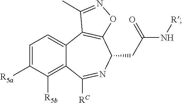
C12=C([R5b])C([R5a])=CC=C1C1=C(C(CC(N[R])=O)N=C2[RC])ON=C1C
